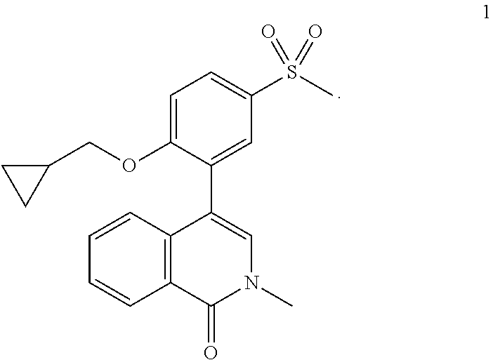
C1=C(OCC2CC2)C(C2=CN(C)C(=O)C3=C2C=CC=C3)=CC(S(C)(=O)=O)=C1
